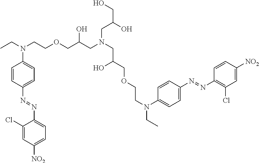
C1(Cl)=CC([NO2])=CC=C1N=NC1=CC=C(N(CC)CCOCC(CN(CC(COCCN(CC)C2=CC=C(N=NC3=C(Cl)C=C([NO2])C=C3)C=C2)O)CC(CO)O)O)C=C1
